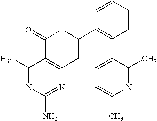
C1(C)=NC(N)=NC2=C1C(=O)CC(C1=C(C3=CC=C(C)N=C3C)C=CC=C1)C2
